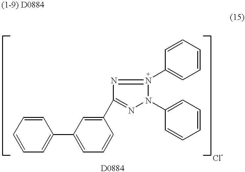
C1=CC=C(C2=CC=CC(C3=NN(C4=CC=CC=C4)N(C4=CC=CC=C4)=N3)=C2)C=C1
